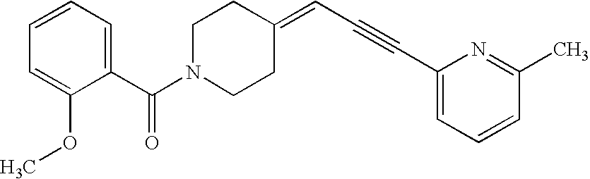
C1=CC=C(C(N2CCC(=CC#CC3=CC=CC(C)=N3)CC2)=O)C(OC)=C1
